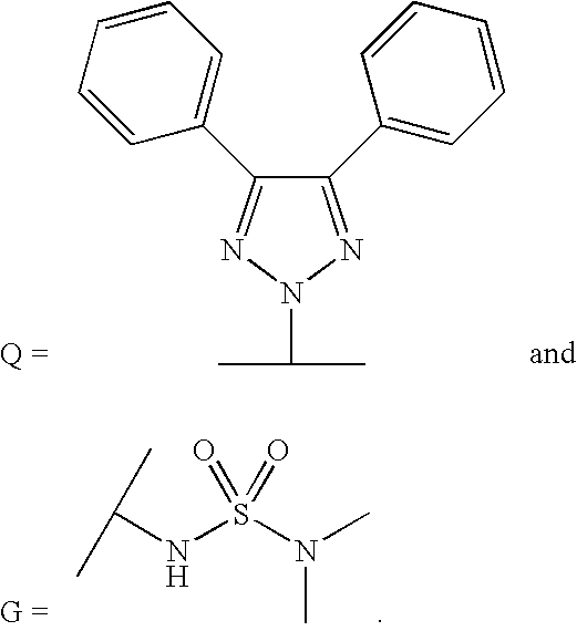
C1(C2=CC=CC=C2)=NN(C(C)C)N=C1C1=CC=CC=C1.C(NS(N(C)C)(=O)=O)(C)C
